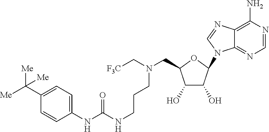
C12=C(N)N=CN=C1N(C1OC(CN(C[F3C])CCCNC(NC3=CC=C(C([Me])([Me])[Me])C=C3)=O)C(O)C1O)C=N2
